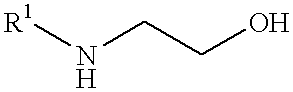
[R1]NCCO
